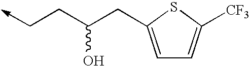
C(C(CC->C)O)C1=CC=C([CF3])S1
